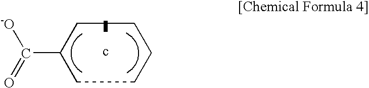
[-O]C(=O)C1CCCCC1.c
